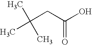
C(CC(O)=O)(C)(C)C
